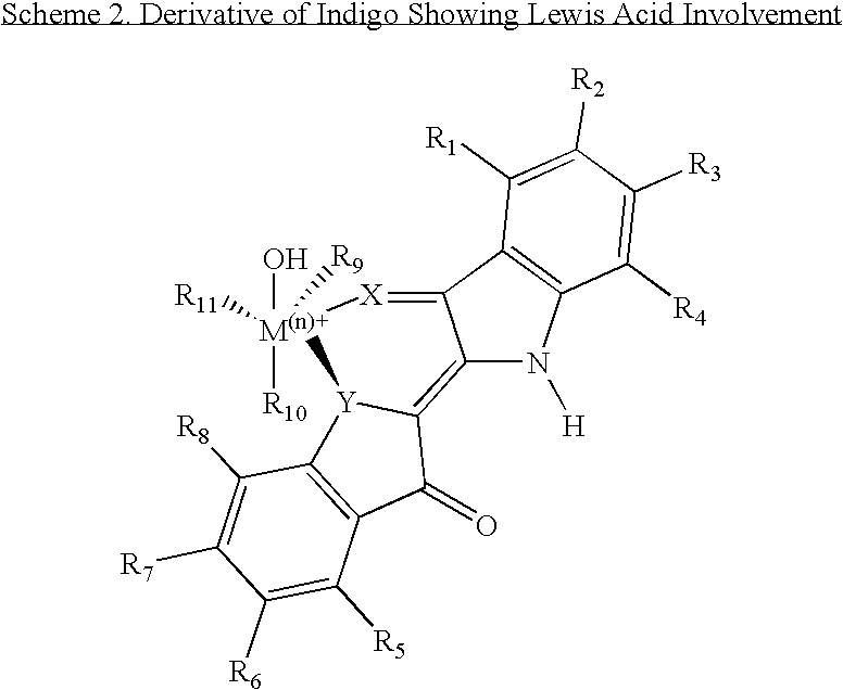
C12=C3[Y](C4=C(C3=O)C([R5])=C([R6])C([R7])=C4[R8])[M(n)+]([R11])(O)([R10])([R9])[X]=C1C1=C(N2[H])C([R4])=C([R3])C([R2])=C1[R1]
